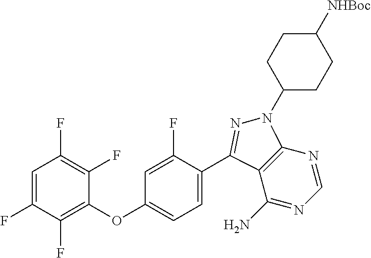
C1=C(F)C(F)=C(OC2=CC=C(C3=NN(C4CCC([NHBoc])CC4)C4=C3C(N)=NC=N4)C(F)=C2)C(F)=C1F
